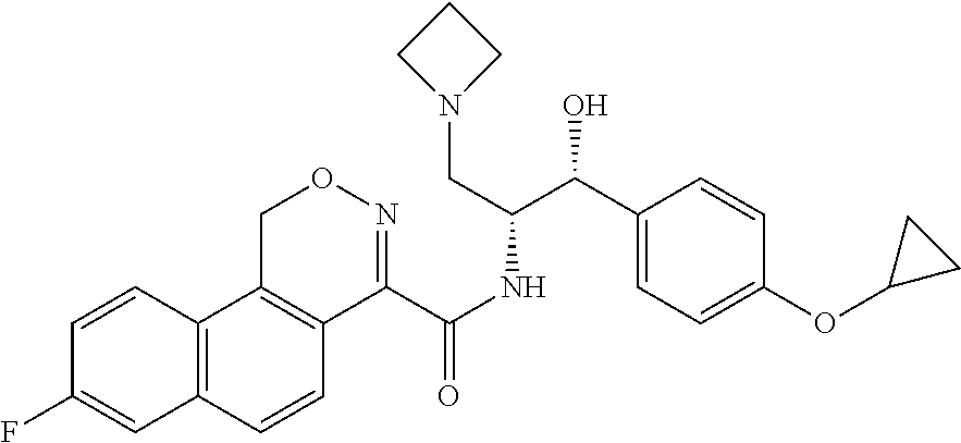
C12=C(C=CC3=C1CON=C3C(NC(C(C1=CC=C(OC3CC3)C=C1)O)CN1CCC1)=O)C=C(F)C=C2
